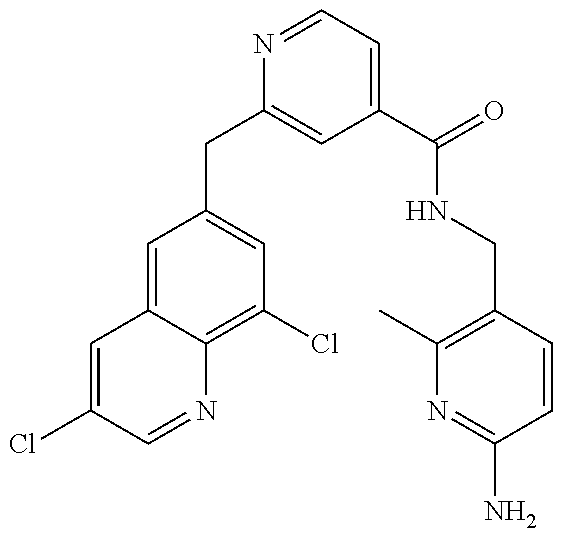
C1=C(Cl)C=NC2=C(Cl)C=C(CC3=CC(C(=O)NCC4=C(C)N=C(N)C=C4)=CC=N3)C=C12
